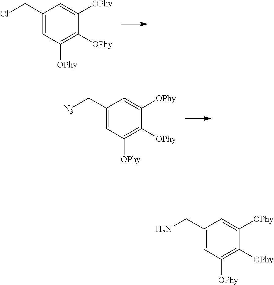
C1([OPhy])=CC(CCl)=CC([OPhy])=C1[OPhy].C1([OPhy])=CC(C[N3])=CC([OPhy])=C1[OPhy].C1([OPhy])=CC(CN)=CC([OPhy])=C1[OPhy]
